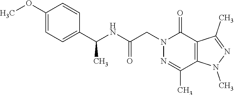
C1(OC)=CC=C(C(NC(CN2C(=O)C3=C(C(C)=N2)N(C)N=C3C)=O)C)C=C1
